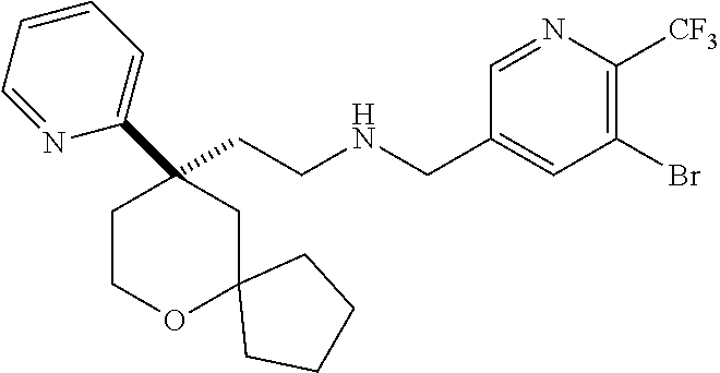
C(CNCC1=CC(Br)=C([CF3])N=C1)C1(C2=CC=CC=N2)CCOC2(C1)CCCC2
